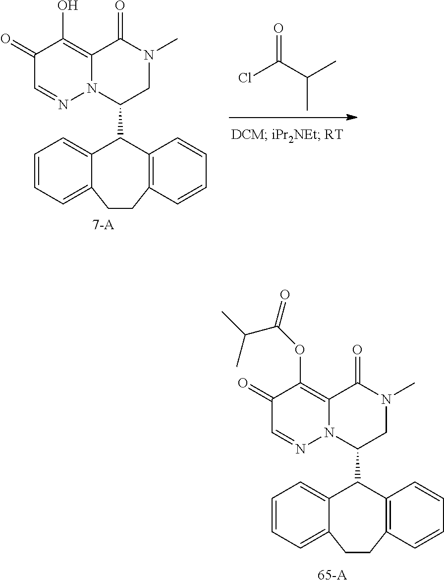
ClC(C(C)C)=O.[7-A].C1(=O)C=NN2C(=C1O)C(=O)N(C)CC2C1C2=CC=CC=C2CCC2=C1C=CC=C2.[65-A].C1(=O)C=NN2C(=C1OC(=O)C(C)C)C(=O)N(C)CC2C1C2=CC=CC=C2CCC2=C1C=CC=C2
